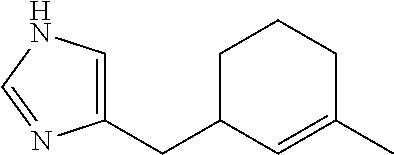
C1(CC2C=C(C)CCC2)=CNC=N1
